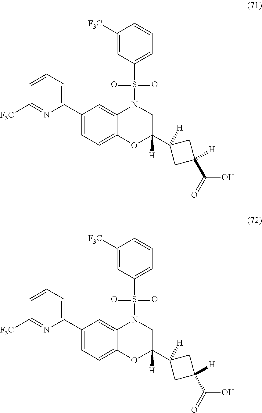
C1(C2=CC=CC([F3C])=N2)=CC=C2C(=C1)N(S(C1=CC=CC([F3C])=C1)(=O)=O)CC(C1([H])CC([H])(C(=O)O)C1)([H])O2.C1(C2=CC=CC([F3C])=N2)=CC=C2C(=C1)N(S(C1=CC=CC([F3C])=C1)(=O)=O)CC(C1([H])CC([H])(C(=O)O)C1)([H])O2
